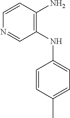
C1=CC(N)=C(NC2=CC=C(C)C=C2)C=N1
